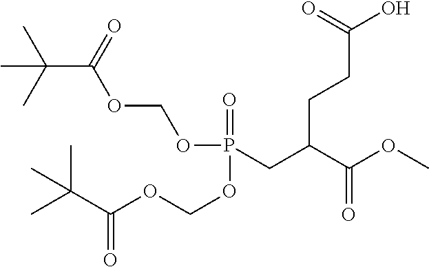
O(P(CC(C(OC)=O)CCC(O)=O)(=O)OCOC(C(C)(C)C)=O)COC(C(C)(C)C)=O
